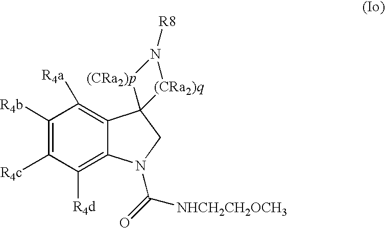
C1([R4b])=C([R4c])C([R4d])=C2C(=C1[R4a])C1(CN2C(=O)[NHCH2CH2OCH3])[(CRa2)p]N([R8])[(CRa2)q]1
